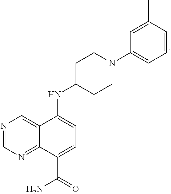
C12=CN=CN=C1C(C(=O)N)=CC=C2NC1CCN(C2=CC=CC(C)=C2)CC1
